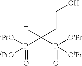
[iPrO]P([iPrO])(=O)C(P([OiPr])([OiPr])=O)(F)CCO
